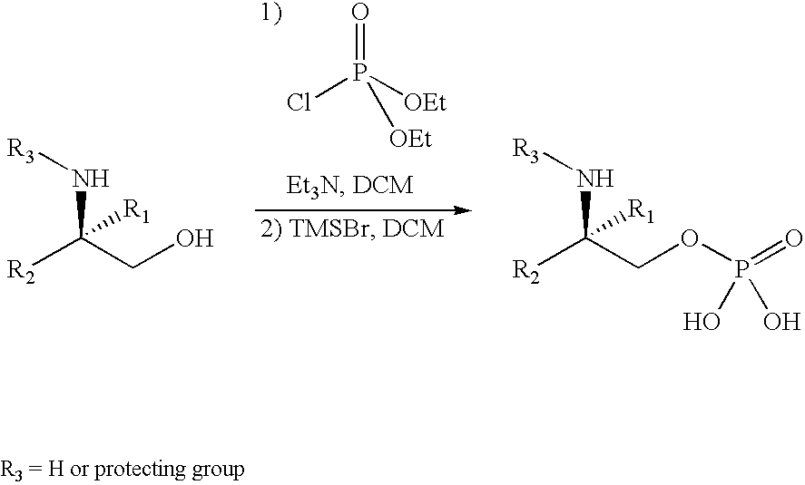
O=P([OEt])(Cl)[OEt].N(C(CO)([R2])[R1])[R3].N(C(COP(=O)(O)O)([R2])[R1])[R3]
